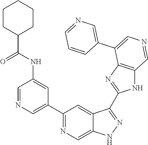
C1(C2=CN=CC(NC(=O)C3CCCCC3)=C2)=NC=C2C(=C1)C(C1=NC3=C(N1)C=NC=C3C1=CN=CC=C1)=NN2
